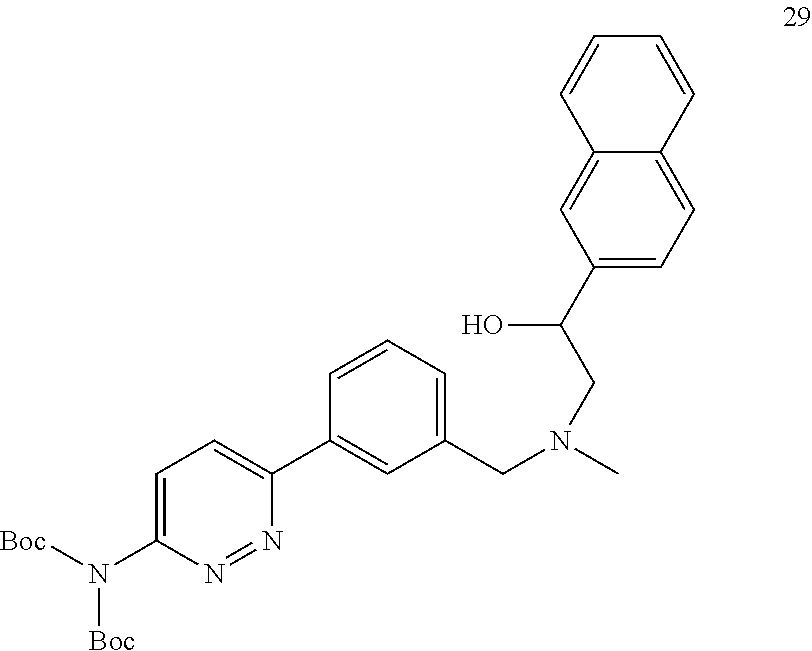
C12=CC(C(CN(C)CC3=CC=CC(C4=CC=C(N([Boc])[Boc])N=N4)=C3)O)=CC=C1C=CC=C2
